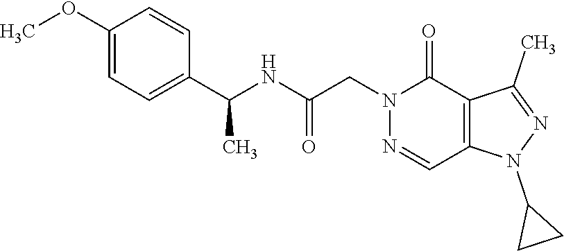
C1(OC)=CC=C(C(NC(CN2N=CC3=C(C2=O)C(C)=NN3C2CC2)=O)C)C=C1
